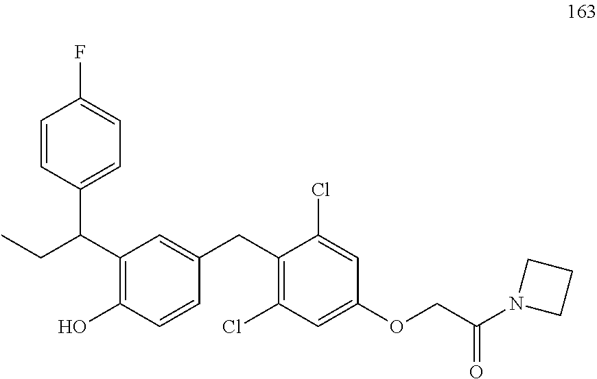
C1=CC(C(C2=C(O)C=CC(CC3=C(Cl)C=C(OCC(=O)N4CCC4)C=C3Cl)=C2)CC)=CC=C1F
